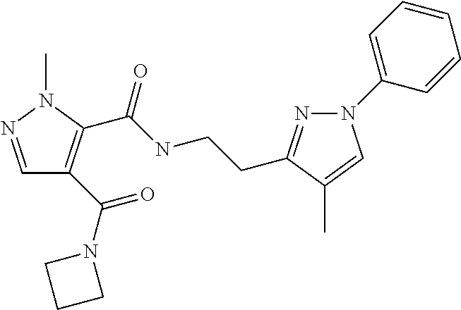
C1=NN(C)C(C(NCCC2=NN(C3=CC=CC=C3)C=C2C)=O)=C1C(=O)N1CCC1
